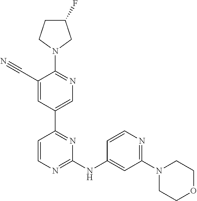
C1(F)CCN(C2=NC=C(C3=NC(NC4=CC(N5CCOCC5)=NC=C4)=NC=C3)C=C2C#N)C1
